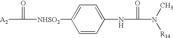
[A2]C([NHSO2]C1=CC=C(NC(N([R14])C)=O)C=C1)=O
